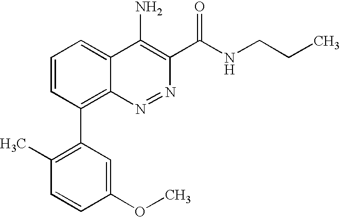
C1=CC(C2=C(C)C=CC(OC)=C2)=C2C(=C1)C(N)=C(C(NCCC)=O)N=N2
